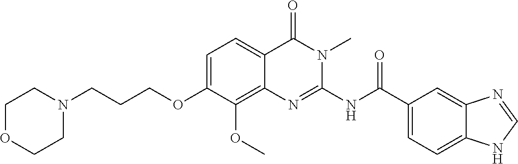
C1=C(OCCCN2CCOCC2)C(OC)=C2C(=C1)C(=O)N(C)C(NC(C1=CC=C3C(=C1)N=CN3)=O)=N2
